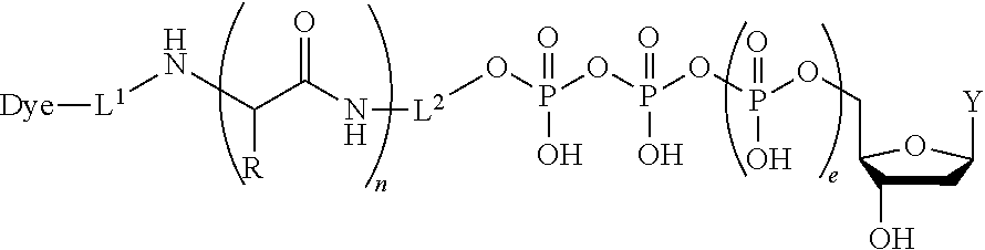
[Dye][L1]NC([R])C(N[L2]OP(=O)(O)OP(OP(=O)(O)OCC1C(O)CC([Y])O1)(=O)O)=O
